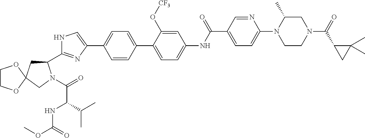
N1C(C2CC3(CN2C(=O)C(C(C)C)NC(OC)=O)OCCO3)=NC(C2=CC=C(C3=CC=C(NC(C4=CC=C(N5CCN(C(=O)C6C(C)(C)C6)CC5C)N=C4)=O)C=C3O[CF3])C=C2)=C1
